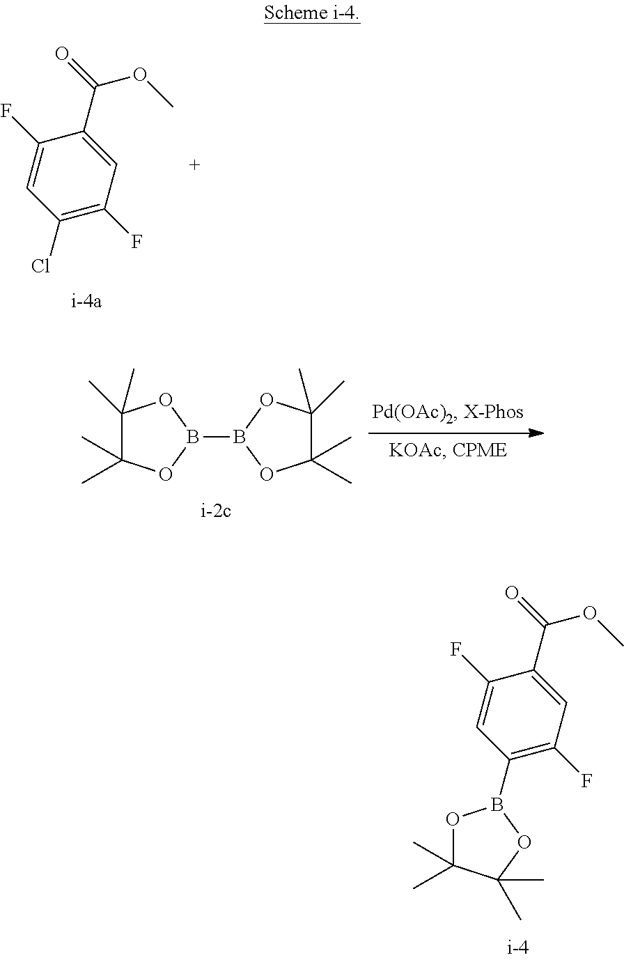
C1(C(=O)OC)=CC(F)=C(B2OC(C)(C)C(C)(C)O2)C=C1F.C1(C(=O)OC)=CC(F)=C(Cl)C=C1F.C1(C)(C)C(C)(C)OB(B2OC(C)(C)C(C)(C)O2)O1
